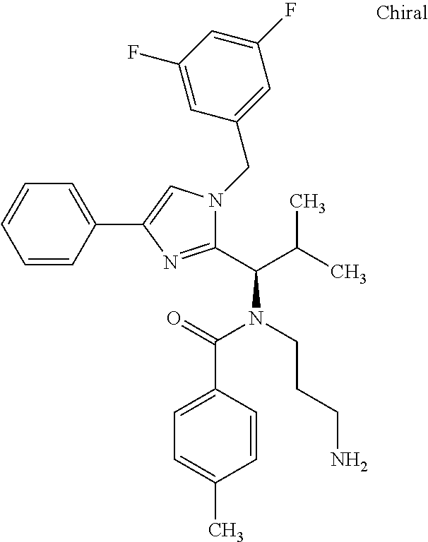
C1=CC(C2=CN(CC3=CC(F)=CC(F)=C3)C(C(C(C)C)N(CCCN)C(=O)C3=CC=C(C)C=C3)=N2)=CC=C1
